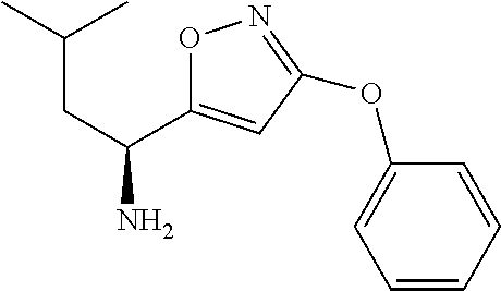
O1C(C(CC(C)C)N)=CC(OC2=CC=CC=C2)=N1
